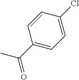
CC(C1=CC=C(Cl)C=C1)=O
